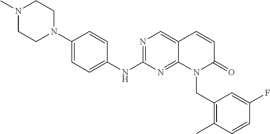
N1(C)CCN(C2=CC=C(NC3=NC=C4C(=N3)N(CC3=C(C)C=CC(F)=C3)C(=O)C=C4)C=C2)CC1
